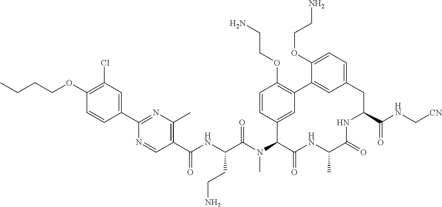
C1(C(NC(C(N(C2C(=O)NC(C)C(=O)NC(C(=O)NC[CN])CC3=CC=C(OCCN)C(=C3)C3=C(OCCN)C=CC2=C3)C)=O)CCN)=O)=C(C)N=C(C2=CC(Cl)=C(OCCCC)C=C2)N=C1
